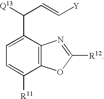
C1(C([Q13])C=C[Y])=CC=C([R11])C2=C1N=C([R12])O2
